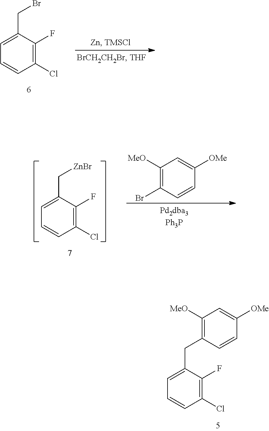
C1(Cl)=C(F)C(CBr)=CC=C1.C1(Cl)=C(F)C(C[ZnBr])=CC=C1.C1([MeO])=C(Br)C=CC([OMe])=C1.C1([MeO])=C(CC2=CC=CC(Cl)=C2F)C=CC([OMe])=C1
